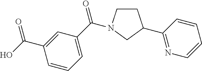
C1=CC=C(C(=O)N2CCC(C3=NC=CC=C3)C2)C=C1C(O)=O
